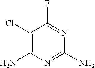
C1(Cl)=C(N)N=C(N)N=C1F
